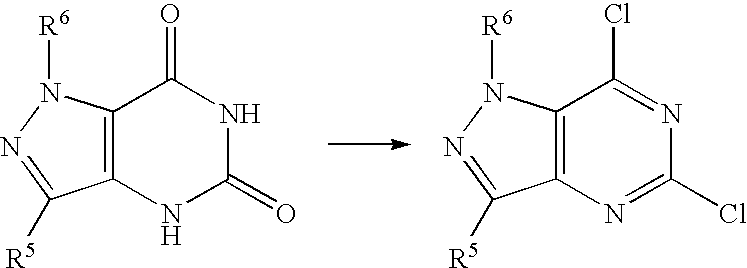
C12=C(N([R6])N=C1[R5])C(=O)NC(=O)N2.C12=C(N([R6])N=C1[R5])C(Cl)=NC(Cl)=N2
